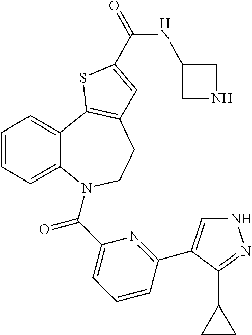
C1=CC=C2C(=C1)C1=C(CCN2C(C2=CC=CC(C3=CNN=C3C3CC3)=N2)=O)C=C(C(NC2CNC2)=O)S1
